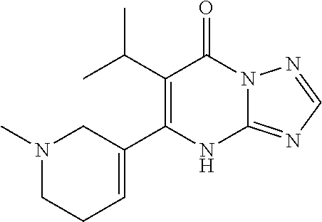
C12=NC=NN1C(=O)C(C(C)C)=C(C1=CCCN(C)C1)N2
